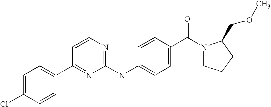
C1=C(Cl)C=CC(C2=NC(NC3=CC=C(C(=O)N4CCCC4COC)C=C3)=NC=C2)=C1
